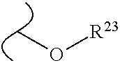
CO[R23]
